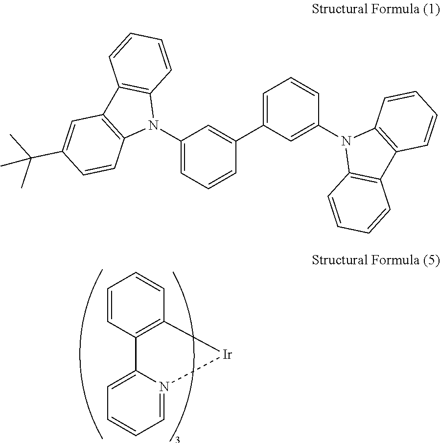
C1=CC2=C(C=C1)[Ir]N1=CC=CC=C21.C1(N2C3=C(C4=C2C=CC(C(C)(C)C)=C4)C=CC=C3)=CC=CC(C2=CC=CC(N3C4=C(C5=C3C=CC=C5)C=CC=C4)=C2)=C1
